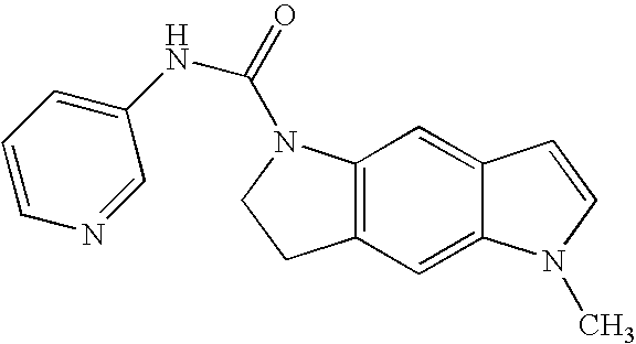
C12=C(C=C3C(=C1)C=CN3C)CCN2C(=O)NC1=CC=CN=C1
